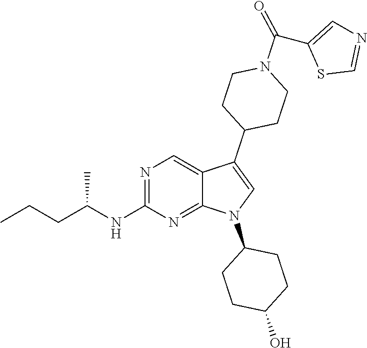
N1=C(NC(CCC)C)N=C2C(=C1)C(C1CCN(C(C3=CN=CS3)=O)CC1)=CN2C1CCC(O)CC1
